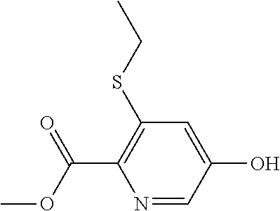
C1(SCC)=C(C(OC)=O)N=CC(O)=C1
